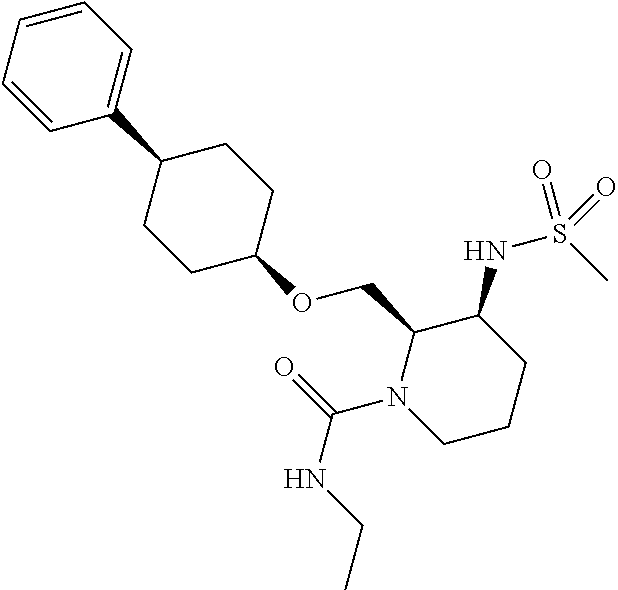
C1(C2CCC(OCC3N(C(=O)NCC)CCCC3NS(C)(=O)=O)CC2)=CC=CC=C1
